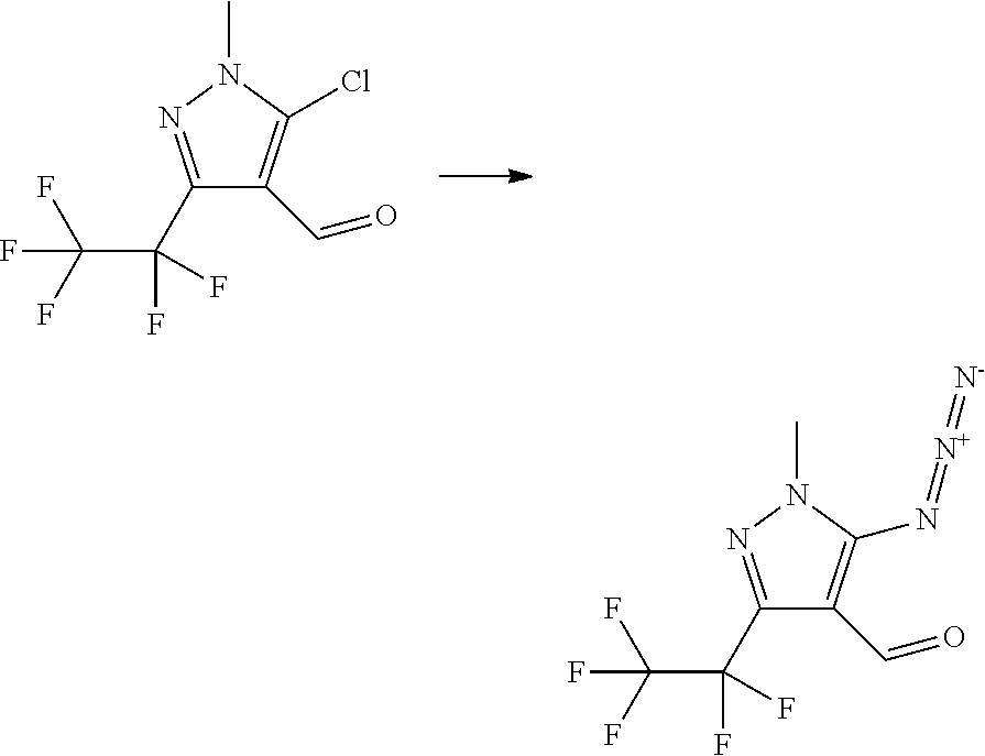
C1(C(F)(C(F)(F)F)F)=NN(C)C(Cl)=C1C=O.C1(C(F)(C(F)(F)F)F)=NN(C)C(N=[N+]=[N-])=C1C=O
